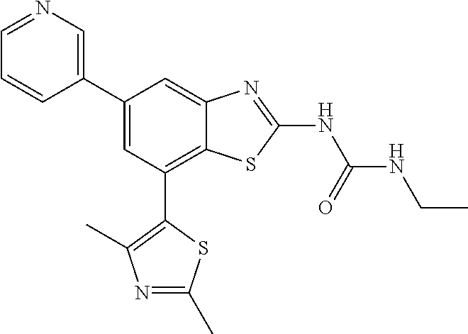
C1(C2=CN=CC=C2)=CC(C2=C(C)N=C(C)S2)=C2C(=C1)N=C(NC(NCC)=O)S2
